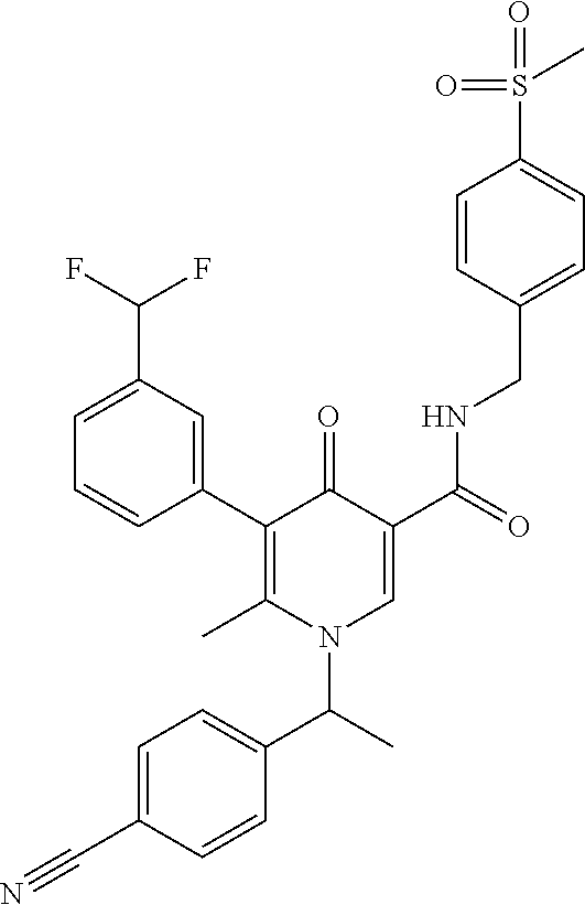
C1(C2=C(C)N(C(C)C3=CC=C(C#N)C=C3)C=C(C(=O)NCC3=CC=C(S(=O)(=O)C)C=C3)C2=O)=CC(C(F)F)=CC=C1
